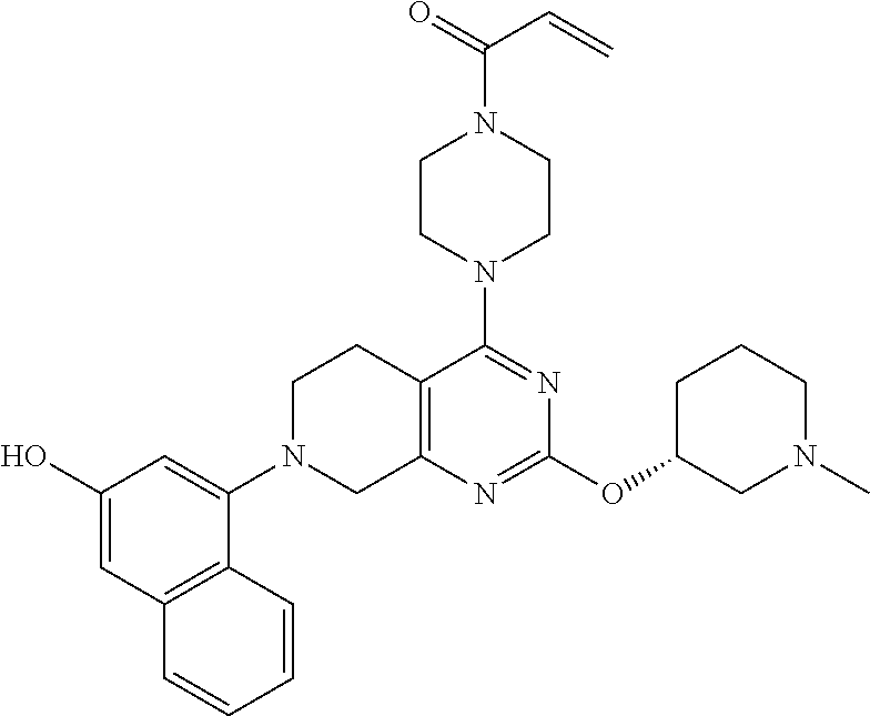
C12=C(N=C(OC3CN(C)CCC3)N=C1N1CCN(C(=O)C=C)CC1)CN(C1=CC(O)=CC3=C1C=CC=C3)CC2
